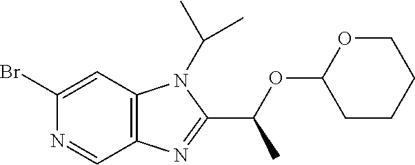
C12=C(C=C(Br)N=C1)N(C(C)C)C(C(OC1CCCCO1)C)=N2
